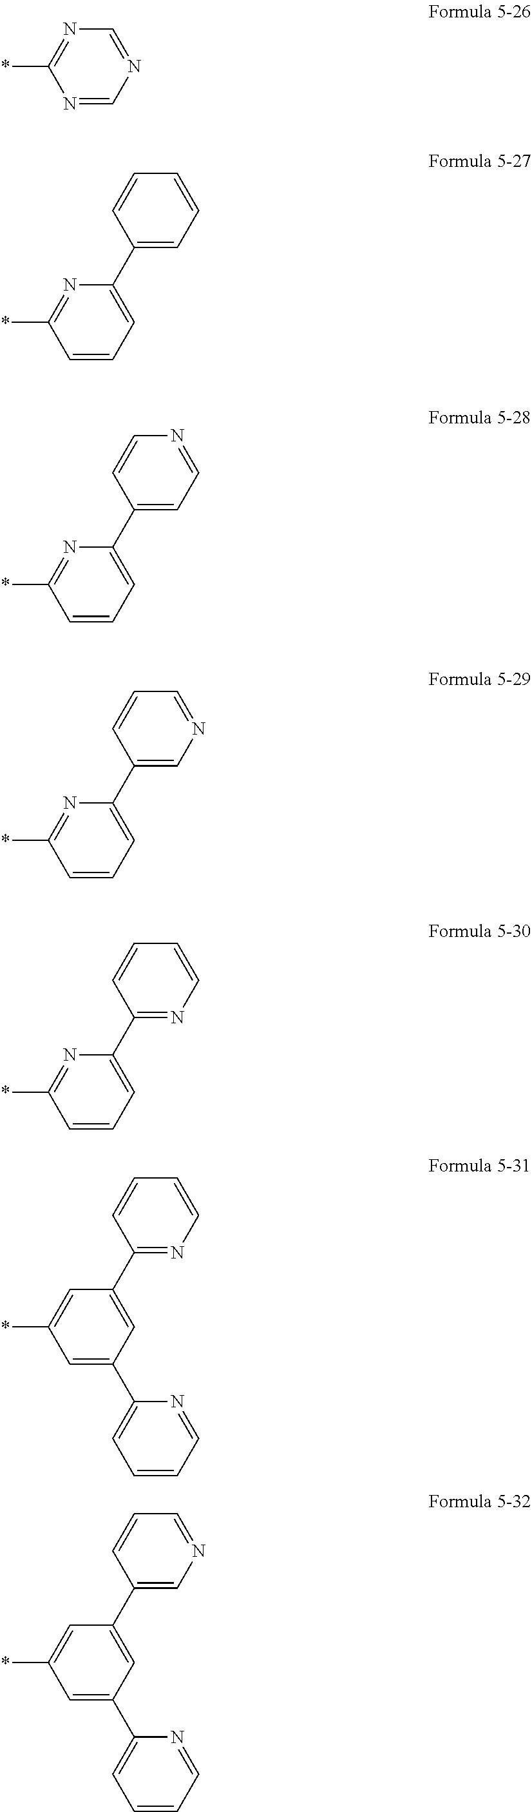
N1=C(*)N=CN=C1.N1=C(*)C=CC=C1C1=CC=CC=C1.N1=C(*)C=CC=C1C1=CC=NC=C1.N1=C(*)C=CC=C1C1=CN=CC=C1.N1=C(*)C=CC=C1C1=NC=CC=C1.C1=C(*)C=C(C2=CC=CC=N2)C=C1C1=NC=CC=C1.C1=C(*)C=C(C2=CC=CC=N2)C=C1C1=CN=CC=C1
